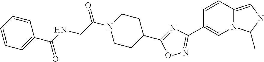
C1=CC2=CNC(C)N2C=C1C1=NOC(C2CCN(C(CNC(C3=CC=CC=C3)=O)=O)CC2)=N1
